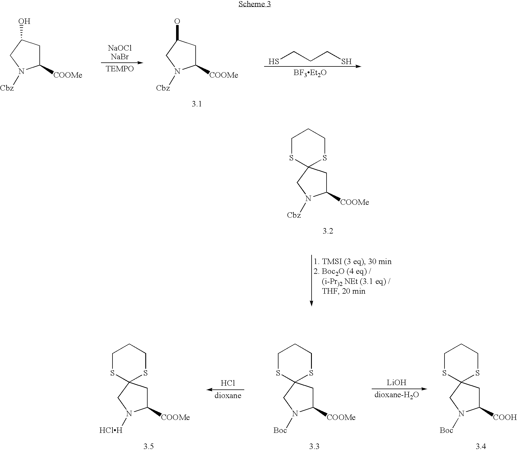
[NaOClNaBr].SCCCS.[BF3Et2O].C1([COOMe])CC(O)CN1[Cbz].C1([COOMe])CC(O)CN1[Cbz].C1([COOMe])CC2(CN1[Cbz])SCCCS2.Cl.[LiOH].C1([COOMe])CC2(CN1[Boc])SCCCS2.C1([COOMe])CC2(CN1[HClH])SCCCS2.C1([COOH])CC2(CN1[Boc])SCCCS2
